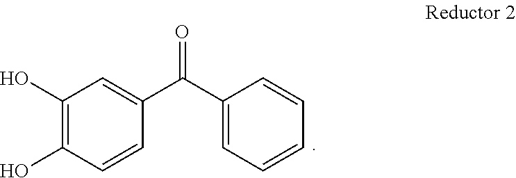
C1(O)=C(O)C=CC(C(C2=CC=CC=C2)=O)=C1
